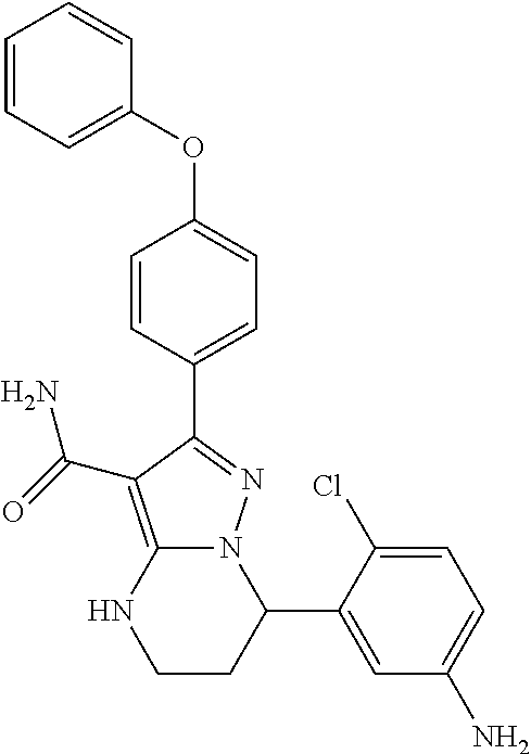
C1=CC(C2=NN3C(=C2C(N)=O)NCCC3C2=CC(N)=CC=C2Cl)=CC=C1OC1=CC=CC=C1
